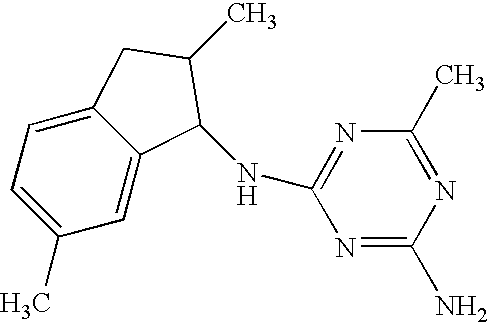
C1(C)=CC=C2C(=C1)C(NC1=NC(C)=NC(N)=N1)C(C)C2
